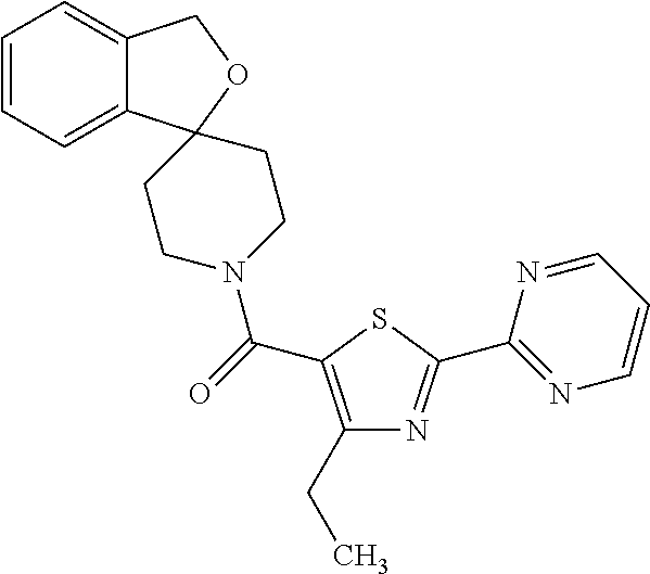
C1(CC)=C(C(=O)N2CCC3(C4=CC=CC=C4CO3)CC2)SC(C2=NC=CC=N2)=N1
